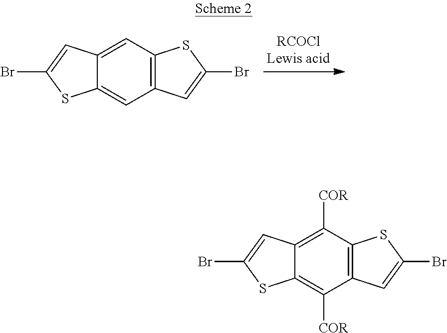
C1=C2C(=CC3=C1SC(Br)=C3)SC(Br)=C2.C1([COR])=C2C(=C([COR])C3=C1SC(Br)=C3)SC(Br)=C2
